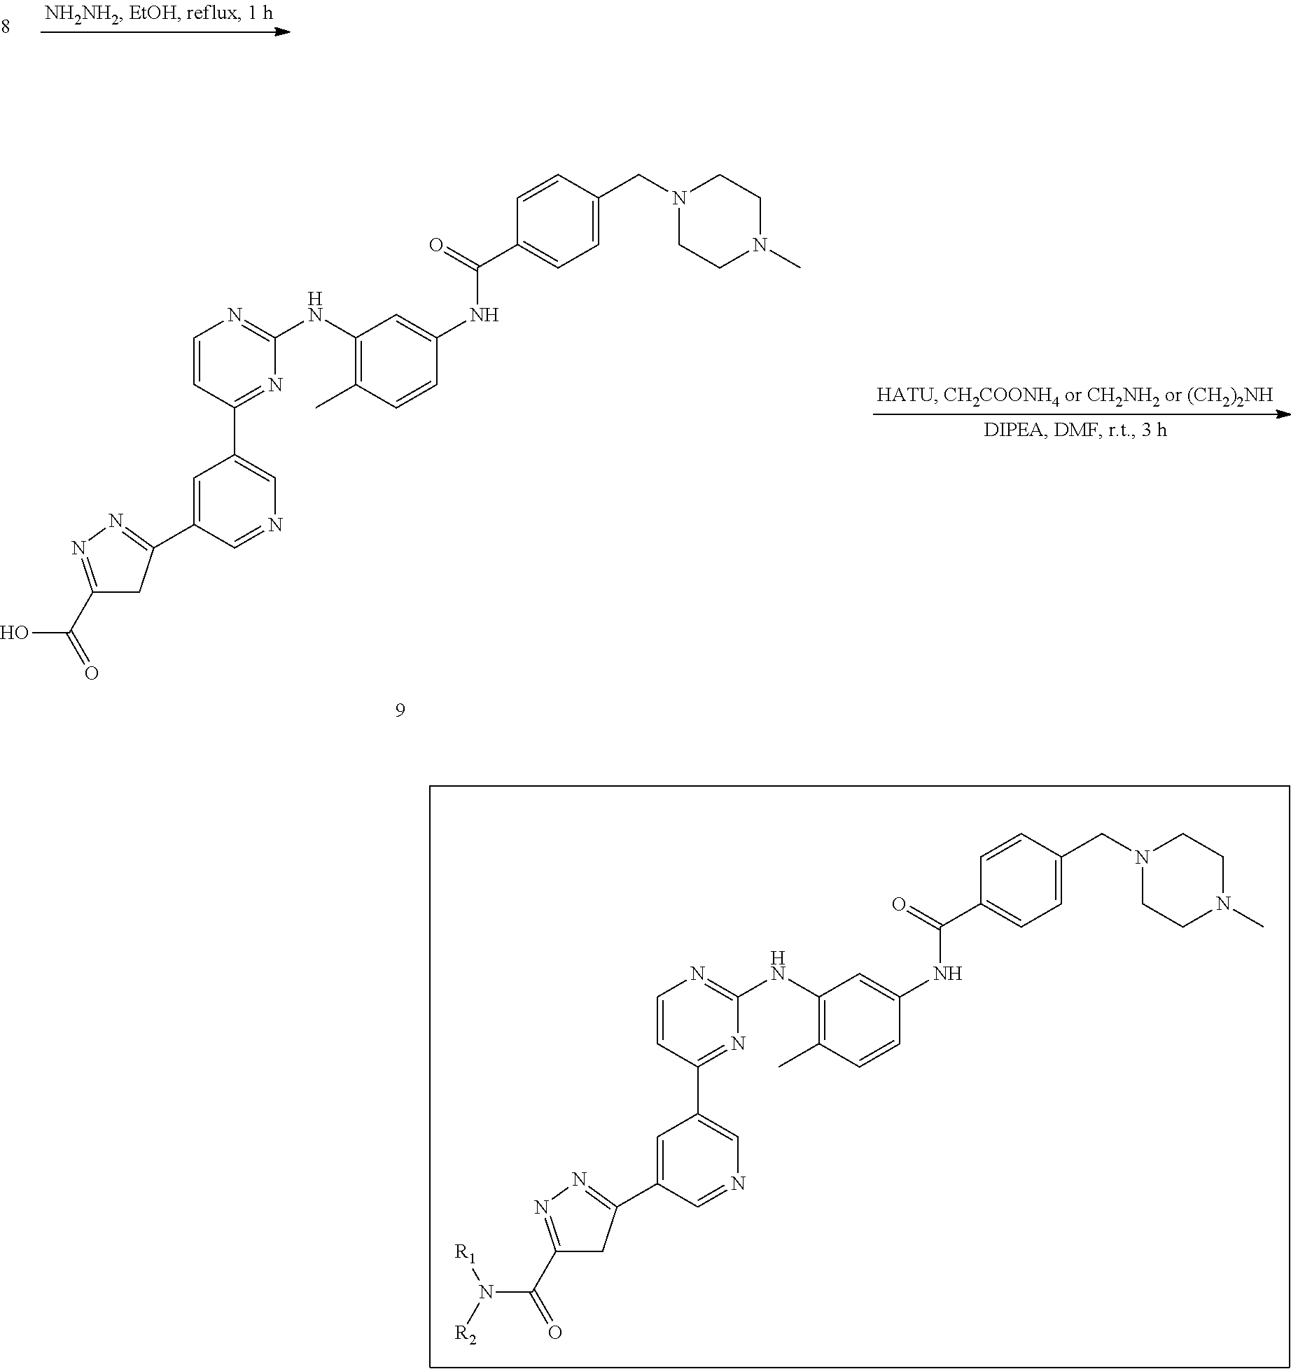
C1=C(C2=NN=C(C(=O)O)C2)C=NC=C1C1=NC(NC2=C(C)C=CC(NC(C3=CC=C(CN4CCN(C)CC4)C=C3)=O)=C2)=NC=C1.C1=C(C2=NN=C(C(=O)N([R2])[R1])C2)C=NC=C1C1=NC(NC2=C(C)C=CC(NC(C3=CC=C(CN4CCN(C)CC4)C=C3)=O)=C2)=NC=C1
